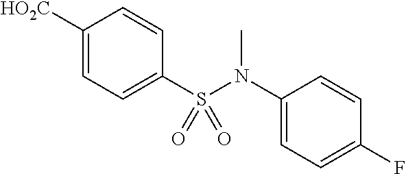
[HO2C]C1=CC=C(S(N(C2=CC=C(F)C=C2)C)(=O)=O)C=C1
